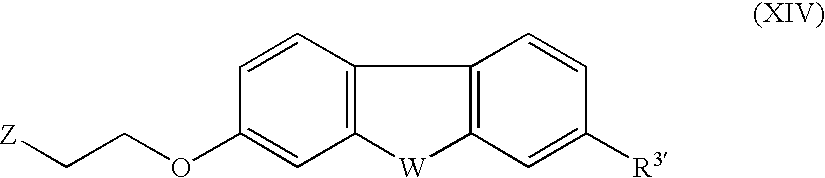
[Z]CCOC1=CC2=C(C=C1)C1=C([W]2)C=C([R3])C=C1
